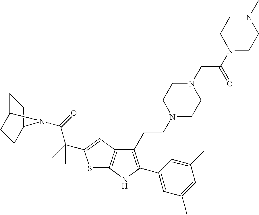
C1(CCN2CCN(CC(N3CCN(C)CC3)=O)CC2)=C(C2=CC(C)=CC(C)=C2)NC2=C1C=C(C(C)(C(=O)N1C3CCC1CC3)C)S2
